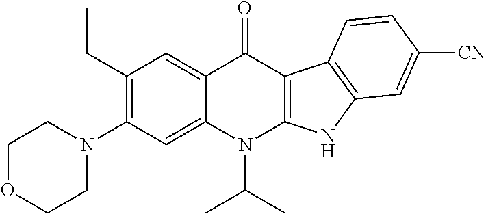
C1(CC)=C(N2CCOCC2)C=C2C(=C1)C(=O)C1=C(N2C(C)C)NC2=C1C=CC([CN])=C2
